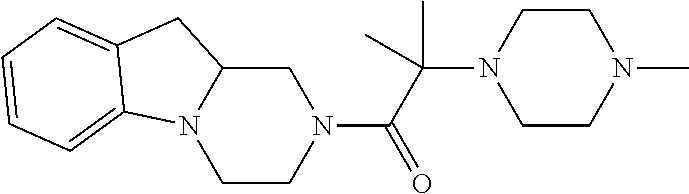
C1CN(C(C(C)(N2CCN(C)CC2)C)=O)CC2N1C1=CC=CC=C1C2
